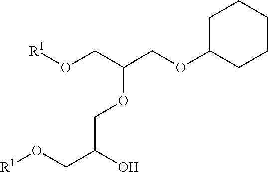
O(CC(CO[R1])OCC(CO[R1])O)C1CCCCC1
